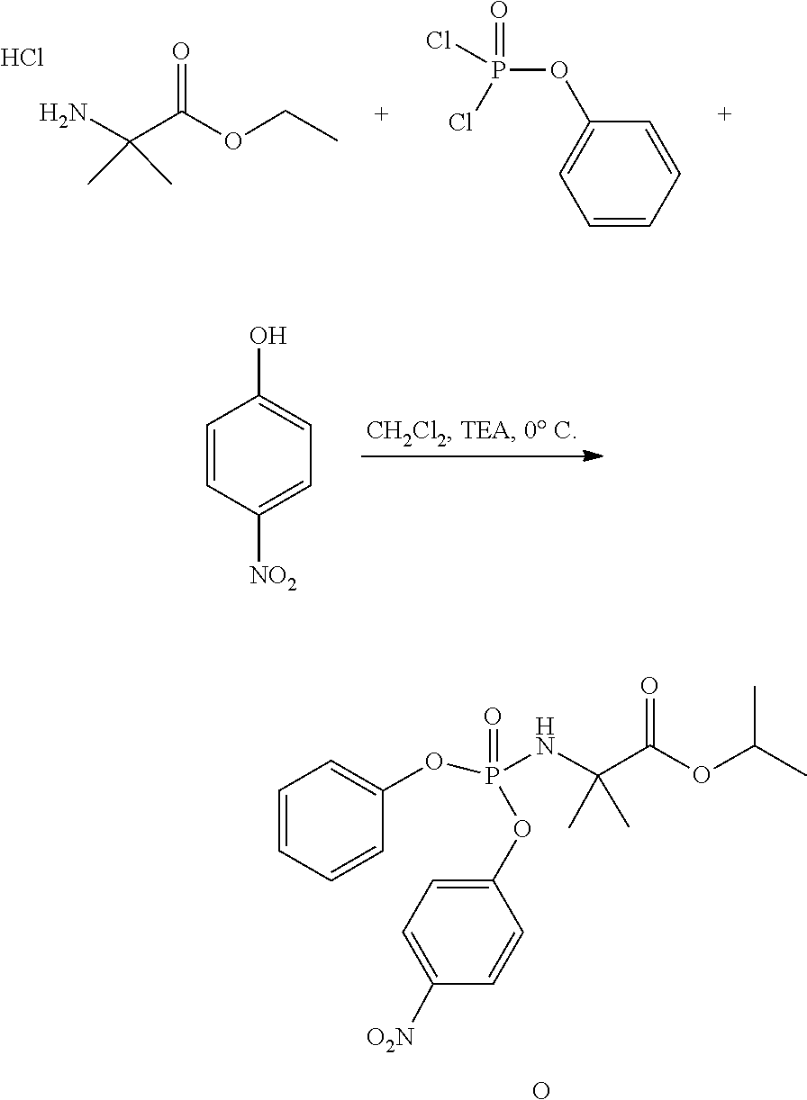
C(C)(C(=O)OCC)(C)N.Cl.C1=C(OP(=O)(Cl)Cl)C=CC=C1.C1=CC([NO2])=CC=C1O.C1=CC=CC(OP(OC2=CC=C([O2N])C=C2)(=O)NC(C)(C(=O)OC(C)C)C)=C1.O
